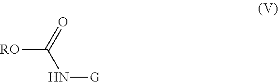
[RO]C(N[G])=O
